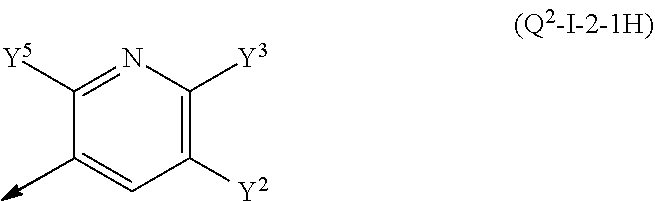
C1([Y5])=NC([Y3])=C([Y2])C=C1
